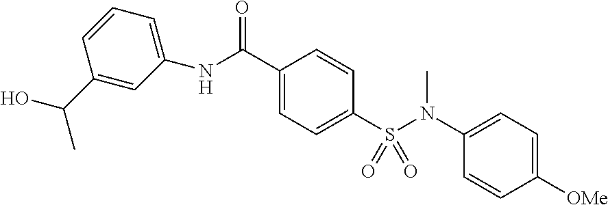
N(C(C1=CC=C(S(N(C2=CC=C([OMe])C=C2)C)(=O)=O)C=C1)=O)C1=CC=CC(C(C)O)=C1
